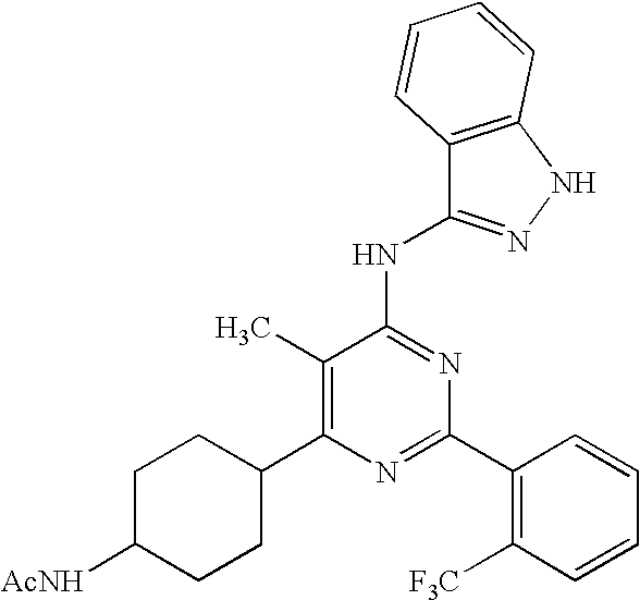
C1(C)=C(C2CCC([AcNH])CC2)N=C(C2=C([F3C])C=CC=C2)N=C1NC1=NNC2=C1C=CC=C2
